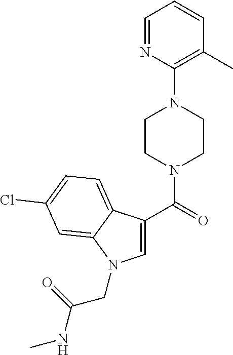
C1=NC(N2CCN(C(C3=CN(CC(NC)=O)C4=CC(Cl)=CC=C34)=O)CC2)=C(C)C=C1
